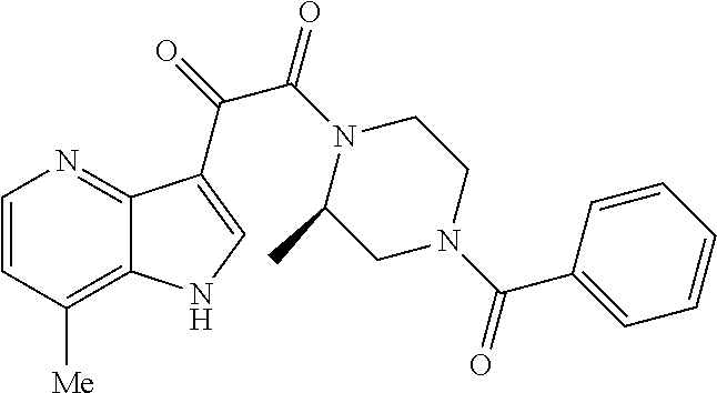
C1=CC([Me])=C2C(=N1)C(C(=O)C(N1C(C)CN(C(C3=CC=CC=C3)=O)CC1)=O)=CN2
